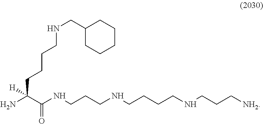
N(CC1CCCCC1)CCCCC(N)(C(NCCCNCCCCNCCC[NH2])=O)[H]
